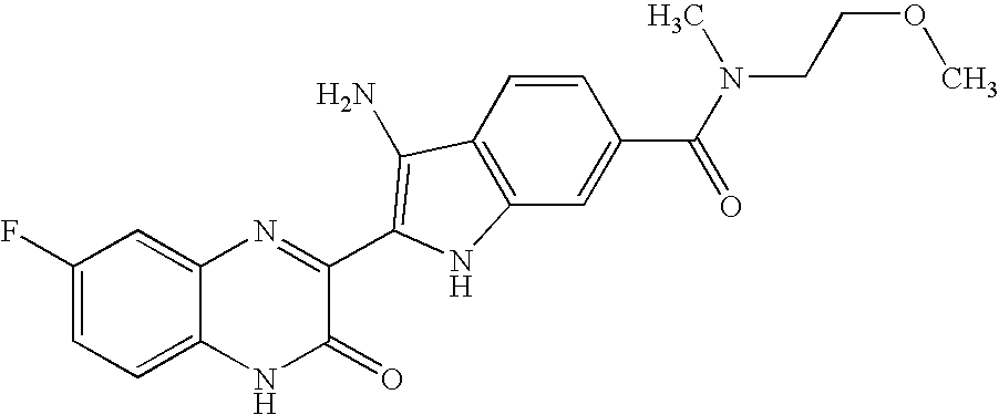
C1=C2C(=CC(F)=C1)N=C(C1=C(N)C3=C(C=C(C(N(C)CCOC)=O)C=C3)N1)C(=O)N2
